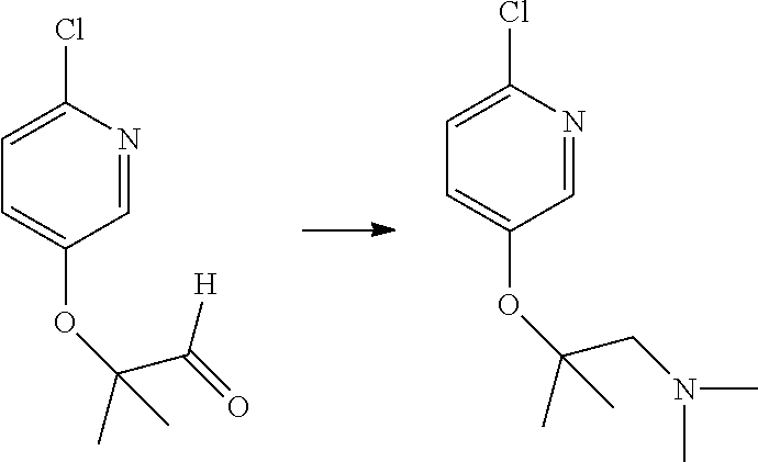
N1=CC(OC(CN(C)C)(C)C)=CC=C1Cl.N1=CC(OC(C(=O)[H])(C)C)=CC=C1Cl
